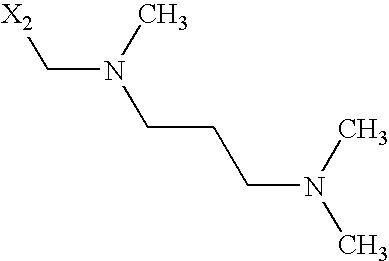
[X2]CN(CCCN(C)C)C
